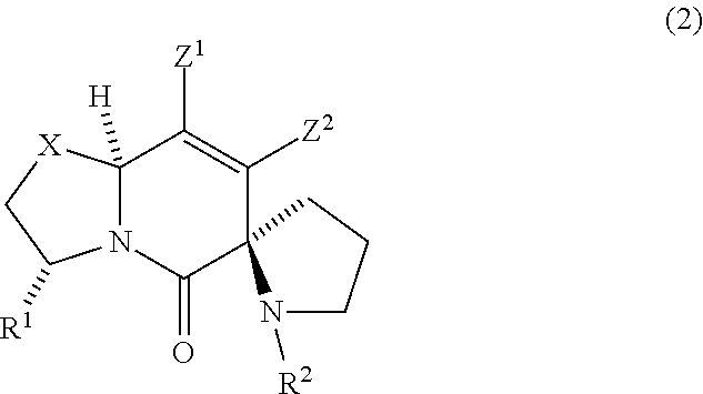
C12([H])N(C(=O)C3(C([Z2])=C1[Z1])N([R2])CCC3)C([R1])C[X]2
